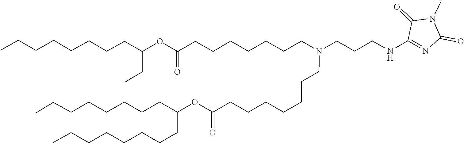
C(CCCCC(CCCCCCCC)OC(=O)CCCCCCCN(CCCCCCCC(OC(CC)CCCCCCCC)=O)CCCNC1=NC(=O)N(C)C1=O)CCC
